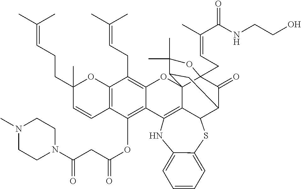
C12=C(C(OC(=O)CC(N3CCN(C)CC3)=O)=C3C(=C1CC=C(C)C)OC14C5=C3NC3=CC=CC=C3SC5C3C(=O)C1(CC=C(C(=O)NCCO)C)OC(C)(C)C4C3)C=CC(CCC=C(C)C)(C)O2
